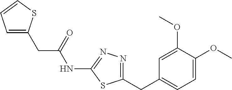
C1=C(CC(NC2=NN=C(CC3=CC=C(OC)C(OC)=C3)S2)=O)SC=C1
